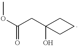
O(C(=O)CC1(O)CCC1)C
